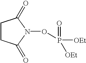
O(P(=O)([OEt])[OEt])N1C(=O)CCC1=O
